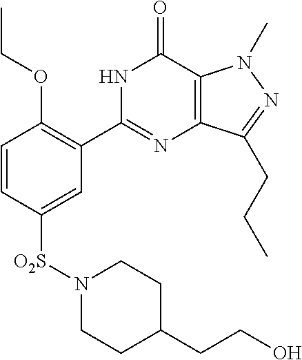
C1=CC([O2S]N2CCC(CCO)CC2)=CC(C2=NC3=C(C(=O)N2)N(C)N=C3CCC)=C1OCC
